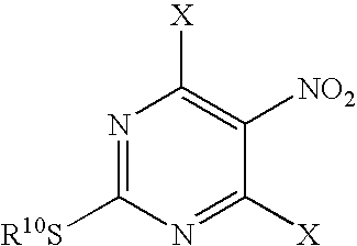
N1=C([R10S])N=C([X])C([NO2])=C1[X]
